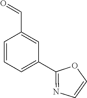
C1=CC=C(C2=NC=CO2)C=C1C=O
